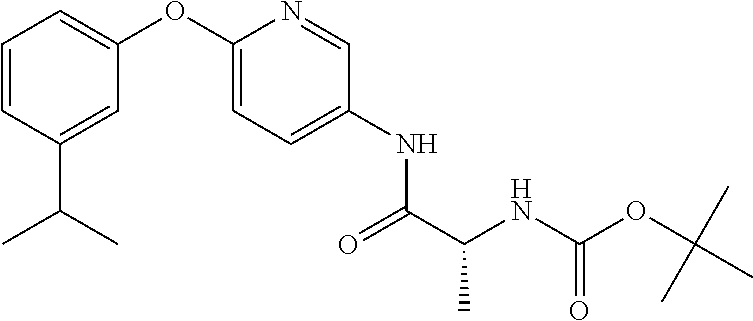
C1=C(OC2=CC=CC(C(C)C)=C2)N=CC(NC(C(NC(OC(C)(C)C)=O)C)=O)=C1
